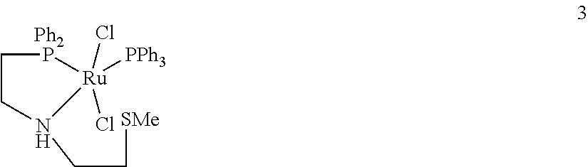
[Ph2].[SMe]CCN1CCP[Ru]1([PPh3])(Cl)Cl
